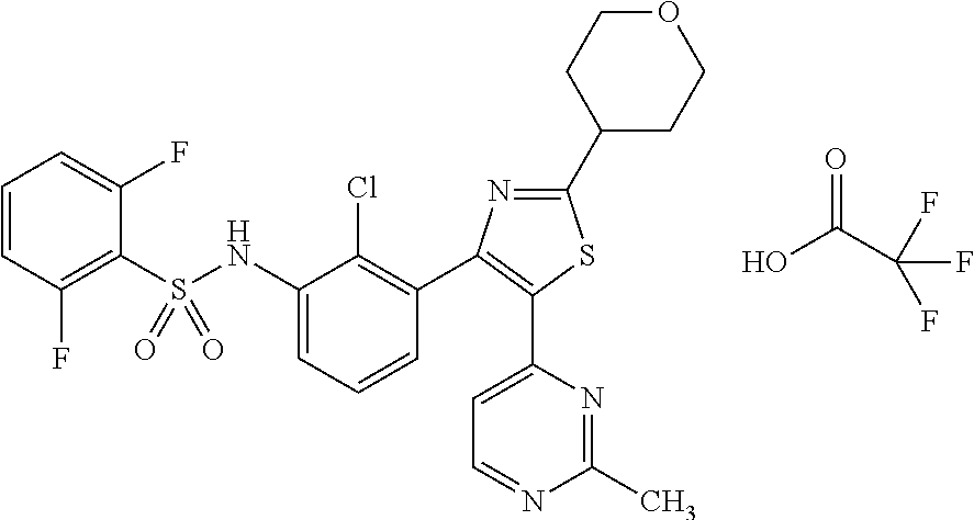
C1(C2=NC(C3=C(Cl)C(NS(C4=C(F)C=CC=C4F)(=O)=O)=CC=C3)=C(C3=CC=NC(C)=N3)S2)CCOCC1.O=C(C(F)(F)F)O
